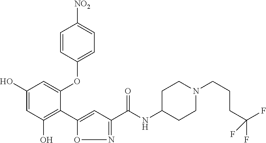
C1(O)=CC(O)=C(C2=CC(C(NC3CCN(CCCC(F)(F)F)CC3)=O)=NO2)C(OC2=CC=C([NO2])C=C2)=C1
